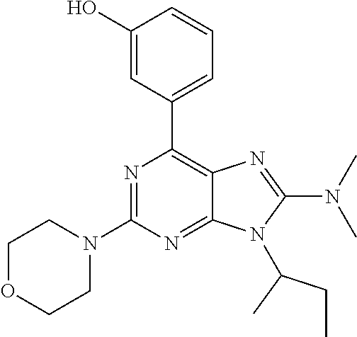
N1=C(N2CCOCC2)N=C2C(=C1C1=CC=CC(O)=C1)N=C(N(C)C)N2C(CC)C
